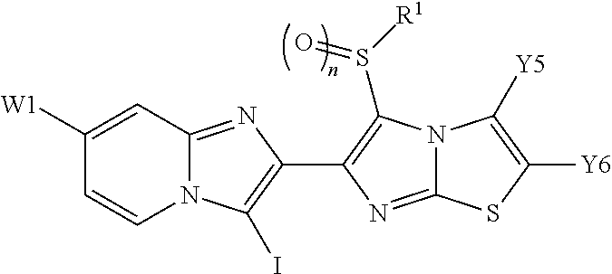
C1([W1])=CC2=NC(C3=C(S([R1])=O)N4C(=N3)SC([Y6])=C4[Y5])=C(I)N2C=C1
